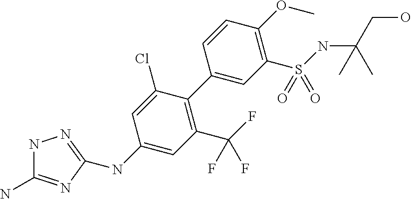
N1C(N)=NC(NC2=CC(C(F)(F)F)=C(C3=CC(S(NC(CO)(C)C)(=O)=O)=C(OC)C=C3)C(Cl)=C2)=N1
